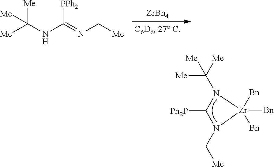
[Me]C([Me])(N1C([Ph2P])N(C[Me])[Zr]1([Bn])([Bn])[Bn])[Me].[ZrBn4].[Me]C(NC([PPh2])=NC[Me])([Me])[Me]
